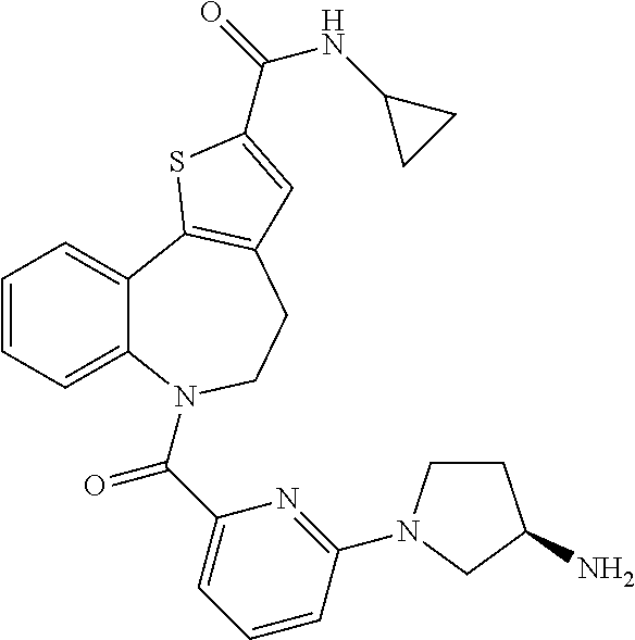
C1=CC=C2C(=C1)C1=C(CCN2C(C2=CC=CC(N3CCC(N)C3)=N2)=O)C=C(C(=O)NC2CC2)S1
